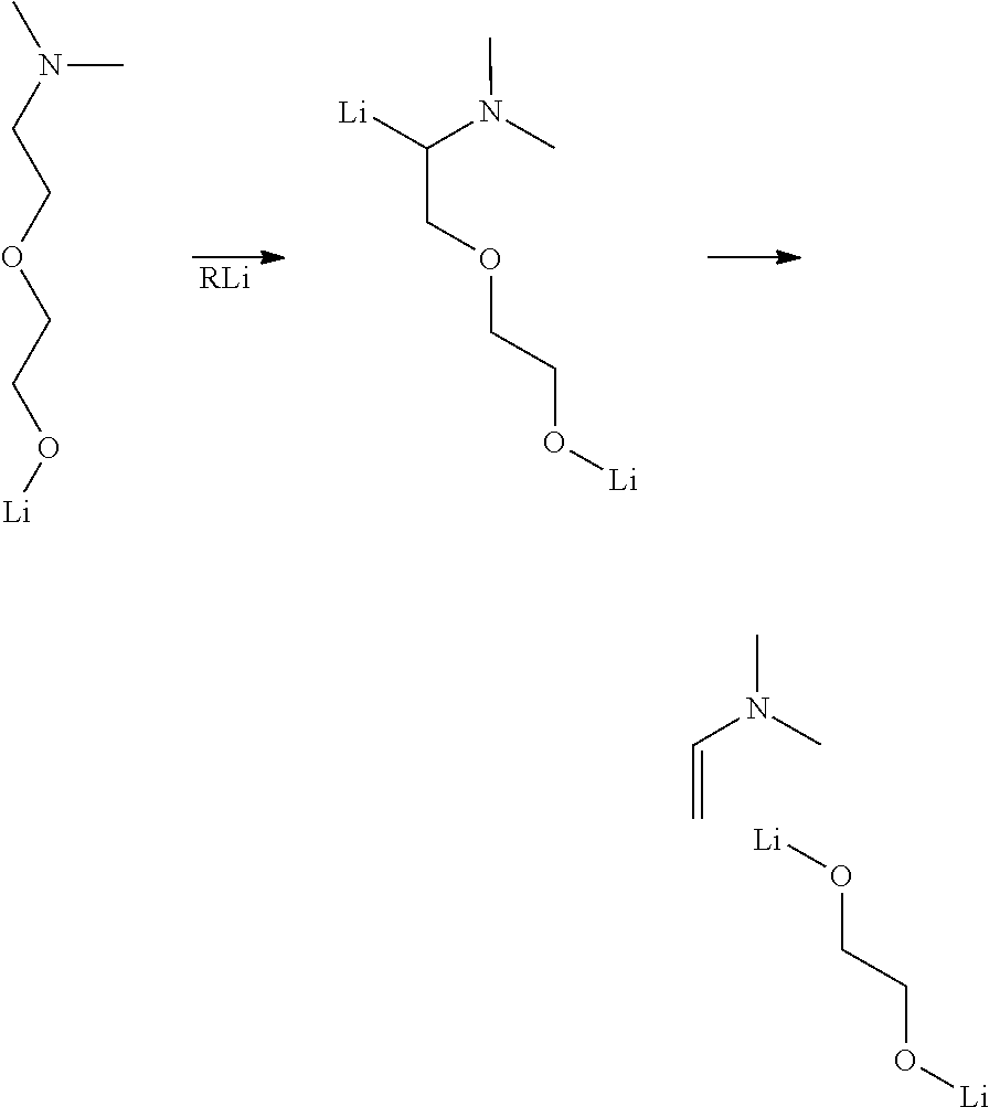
CN(CCOCCO[Li])C.[RLi].[Li]C(COCCO[Li])N(C)C.[Li]OCCO[Li].C(=C)N(C)C
